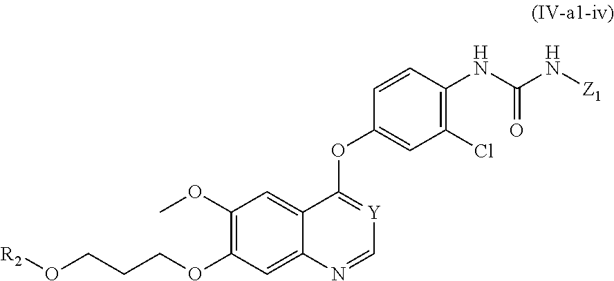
C1(OC)=C(OCCCO[R2])C=C2C(=C1)C(OC1=CC(Cl)=C(NC(N[Z1])=O)C=C1)=[Y]C=N2
